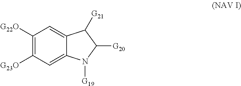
C1([G22O])=C([G23O])C=C2C(=C1)C([G21])C([G20])N2[G19]
